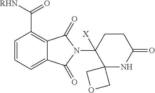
C1=CC=C2C(=C1C([RHN])=O)C(=O)N(C1([X])C3(NC(=O)CC1)COC3)C2=O
